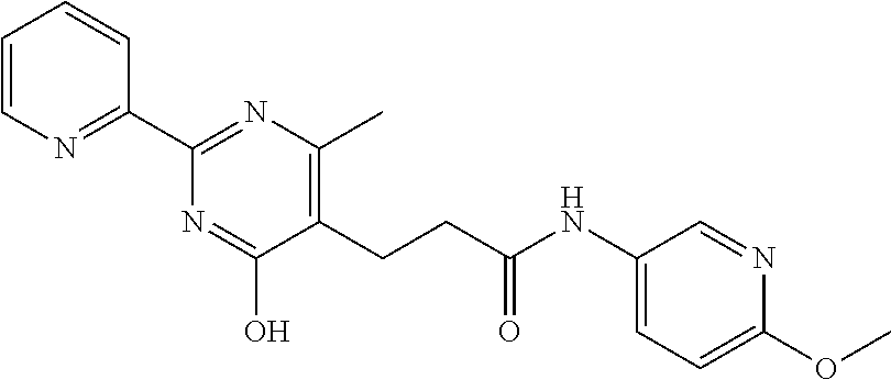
C1=CN=C(C2=NC(C)=C(CCC(NC3=CC=C(OC)N=C3)=O)C(O)=N2)C=C1
